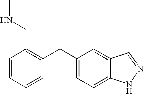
C1=CC=CC(CC2=CC=C3C(=C2)C=NN3)=C1CNC
